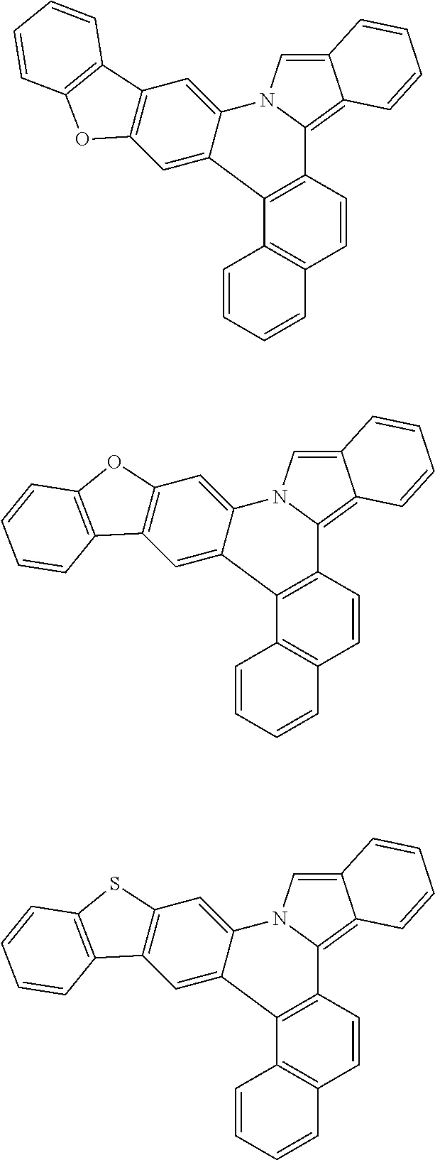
C12=CN3C(=C1C=CC=C2)C1=C(C2=C(C=C1)C=CC=C2)C1=CC2=C(C=C31)SC1=C2C=CC=C1.C12=CN3C(=C1C=CC=C2)C1=C(C2=C(C=C1)C=CC=C2)C1=CC2=C(C=C31)OC1=C2C=CC=C1.C12=CN3C(=C1C=CC=C2)C1=C(C2=C(C=C1)C=CC=C2)C1=CC2=C(C=C31)C1=C(O2)C=CC=C1
